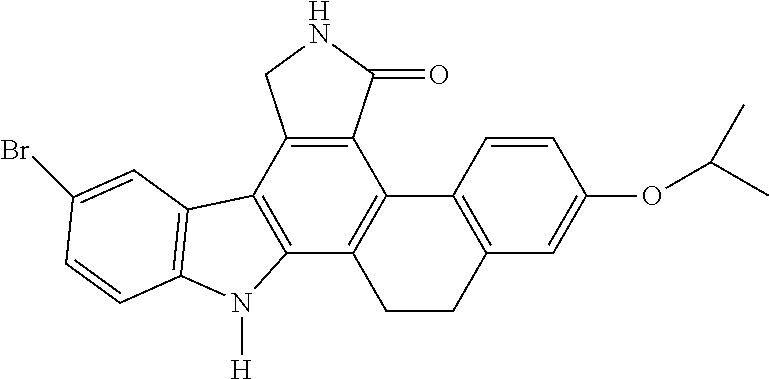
C12=C(C3=C(C4=C1C1=C(CC4)C=C(OC(C)C)C=C1)N([H])C1=C3C=C(Br)C=C1)CNC2=O
